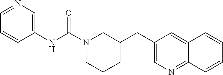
N1(C(NC2=CN=CC=C2)=O)CCCC(CC2=CN=C3C(=C2)C=CC=C3)C1
